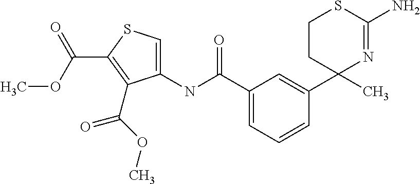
C1(C(=O)NC2=CSC(C(OC)=O)=C2C(OC)=O)=CC=CC(C2(C)N=C(N)SCC2)=C1
